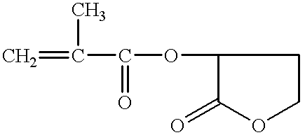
O(C(C(=C)C)=O)C1C(=O)OCC1
